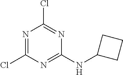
C1(Cl)=NC(Cl)=NC(NC2CCC2)=N1
